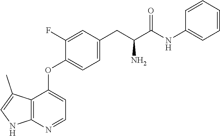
O(C1=CC=C(CC(C(NC2=CC=CC=C2)=O)N)C=C1F)C1=CC=NC2=C1C(C)=CN2
